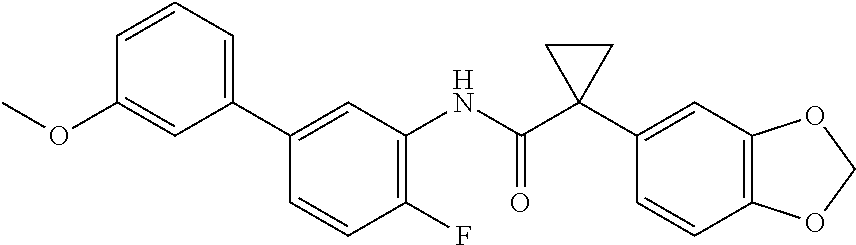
C1(NC(C2(C3=CC4=C(C=C3)OCO4)CC2)=O)=C(F)C=CC(C2=CC=CC(OC)=C2)=C1
